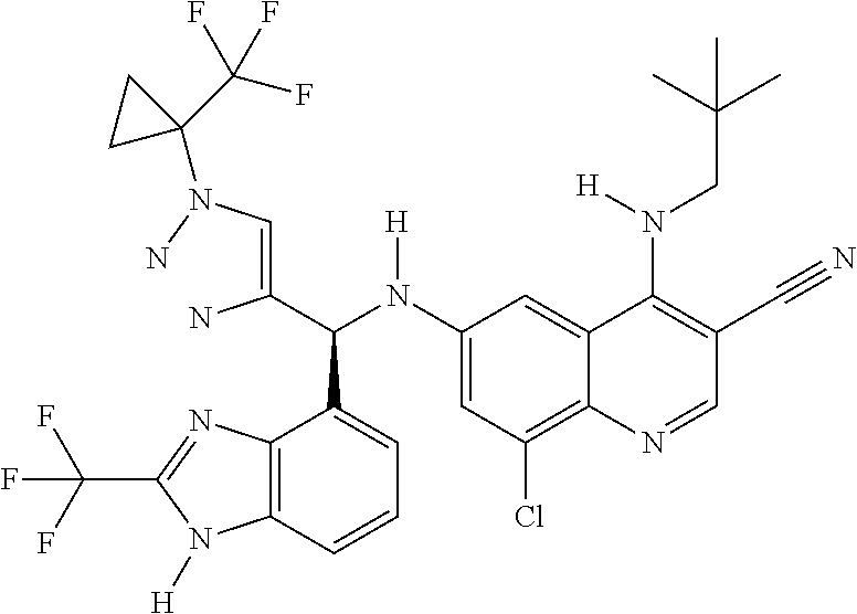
C1(N(C(C(=CN(N)C2(C(F)(F)F)CC2)N)C2=CC=CC3=C2N=C(C(F)(F)F)N3[H])[H])=CC(Cl)=C2C(=C1)C(N(CC(C)(C)C)[H])=C(C#N)C=N2
